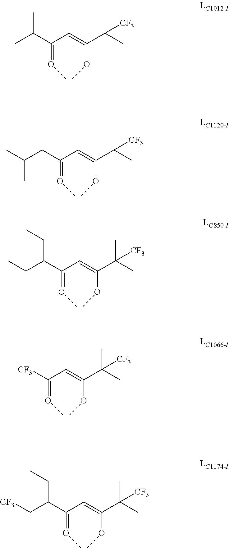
C(=OC)(C=C(OC)C(C)(C)[CF3])C(C)C.C(=OC)(C=C(OC)C(C)(C)[CF3])CC(C)C.C(=OC)(C=C(OC)C(C)(C)[CF3])C(CC)CC.C(=OC)(C=C(OC)C(C)([CF3])C)[CF3].C(=OC)(C=C(OC)C(C)(C)[CF3])C(C[CF3])CC
